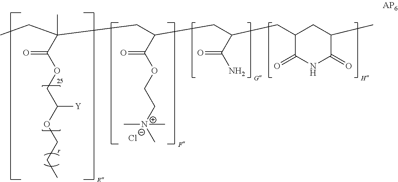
C1(=O)NC(=O)C(C)CC1CC(C(N)=O)CC(C(OCC[N+](C)(C)C)=O)CC(C(OCC(OCCC)[Y])=O)(CC)C.[Cl-]
